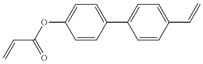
C(=C)C(=O)OC1=CC=C(C2=CC=C(C=C)C=C2)C=C1
